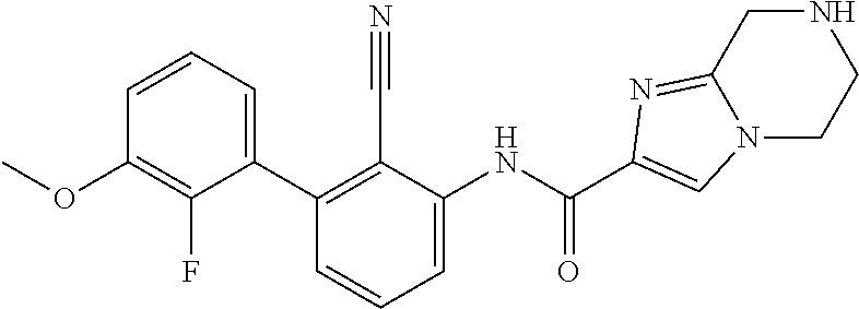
C1(C2=C(C#N)C(NC(=O)C3=CN4C(=N3)CNCC4)=CC=C2)=CC=CC(OC)=C1F
